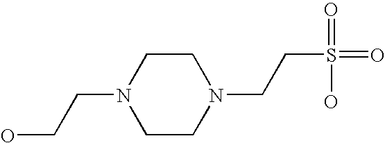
C1CN(CCS(=O)(O)=O)CCN1CCO
